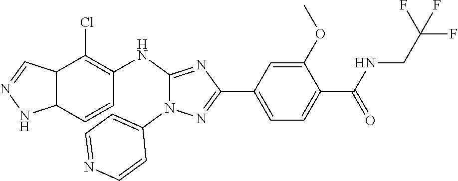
C1(NC2=C(Cl)C3C=NNC3C=C2)=NC(C2=CC=C(C(NCC(F)(F)F)=O)C(OC)=C2)=NN1C1=CC=NC=C1
